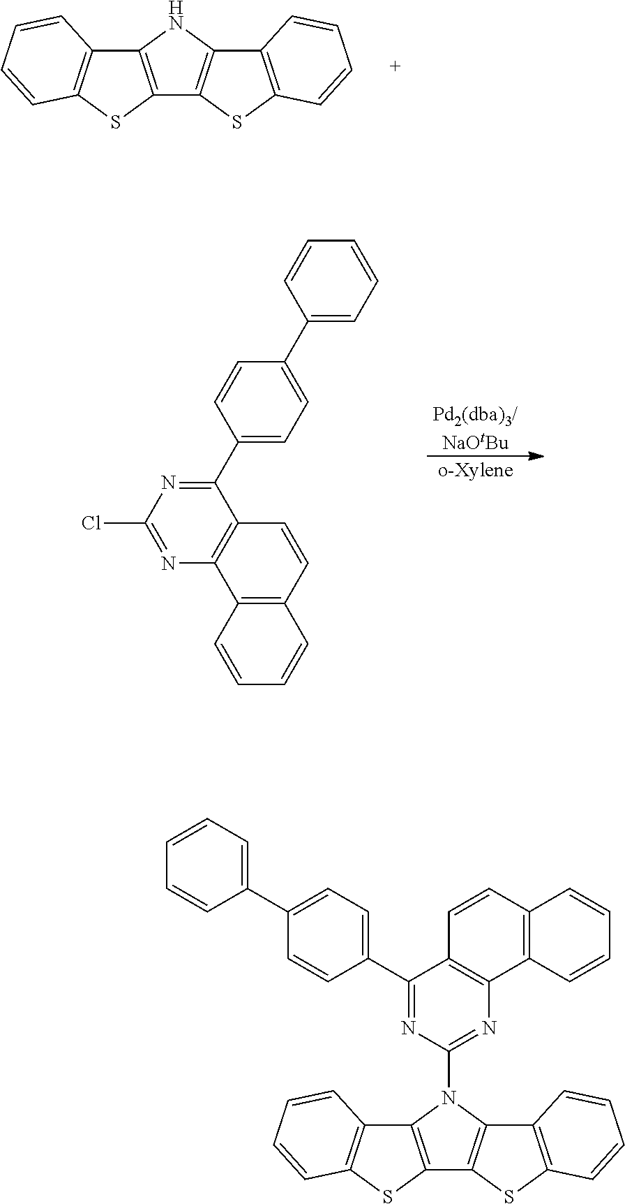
C12=C(NC3=C1SC1=C3C=CC=C1)C1=C(S2)C=CC=C1.[Pd2(dba)3/NaOtBu].[o-Xylene].N1=C(Cl)N=C(C2=CC=C(C3=CC=CC=C3)C=C2)C2=C1C1=C(C=C2)C=CC=C1.C12=C(N(C3=NC4=C(C(C5=CC=C(C6=CC=CC=C6)C=C5)=N3)C=CC3=C4C=CC=C3)C3=C1SC1=C3C=CC=C1)C1=C(S2)C=CC=C1
